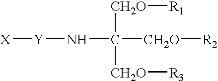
[X][Y]NC([CH2O][R1])([CH2O][R2])[CH2O][R3]
